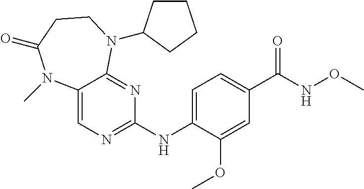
C1(NC2=CC=C(C(NOC)=O)C=C2OC)=NC=C2C(=N1)N(C1CCCC1)CCC(=O)N2C
